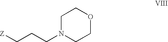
C1N(CCC[Z])CCOC1
